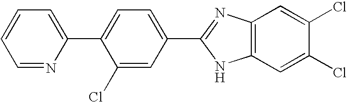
C1=NC(C2=CC=C(C3=NC4=C(C=C(Cl)C(Cl)=C4)N3)C=C2Cl)=CC=C1
